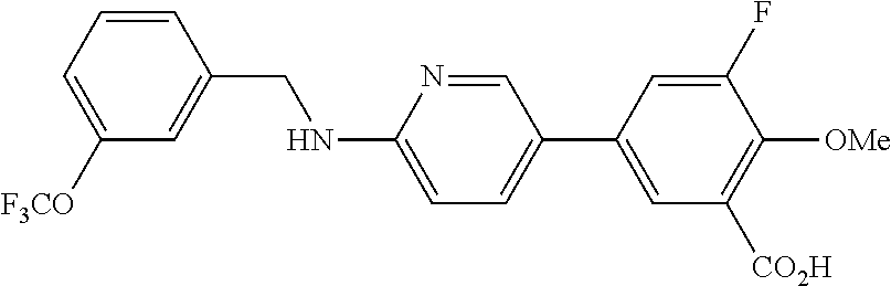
C1=CC(CNC2=CC=C(C3=CC([CO2H])=C([OMe])C(F)=C3)C=N2)=CC([F3CO])=C1
